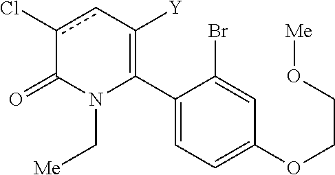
C1(C2=C([Y])cc(Cl)C(=O)N2C[Me])=CC=C(OCCO[Me])C=C1Br
